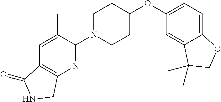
C1(N2CCC(OC3=CC=C4C(=C3)C(C)(C)CO4)CC2)=NC2=C(C=C1C)C(=O)NC2
